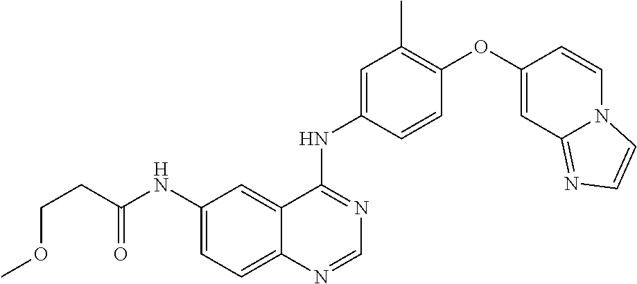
C12=CC=C(NC(CCOC)=O)C=C1C(NC1=CC(C)=C(OC3=CC4=NC=CN4C=C3)C=C1)=NC=N2
